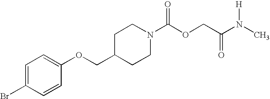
N1(C(OCC(N(C)[H])=O)=O)CCC(COC2=CC=C(Br)C=C2)CC1
